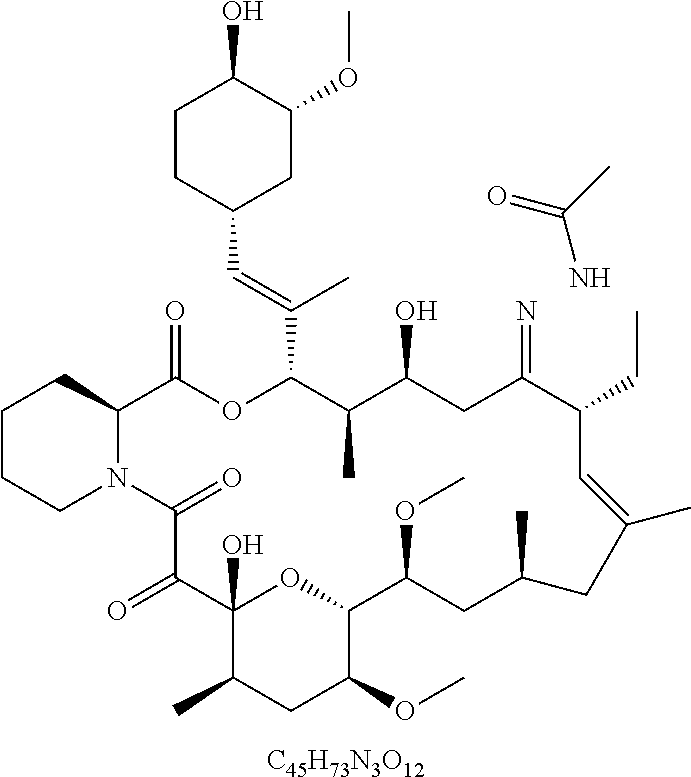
[C45H73N3O12].C1CCN2C(C1)C(=O)OC(C(=CC1CC(OC)C(O)CC1)C)C(C)C(O)CC(=N)C(CC)C=C(C)CC(C)CC(OC)C1OC(O)(C(=O)C2=O)C(C)CC1OC.NC(C)=O
